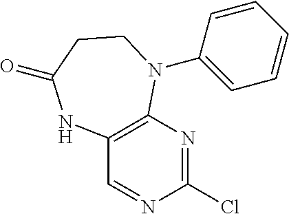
C1=NC(Cl)=NC2=C1NC(=O)CCN2C1=CC=CC=C1
